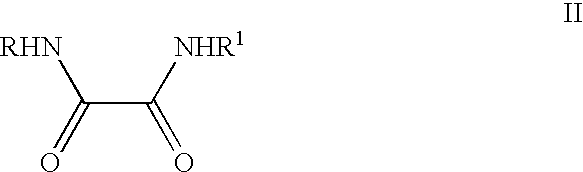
[RHN]C(C(=O)[NHR1])=O
